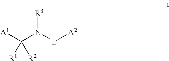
[R3]N([L][A2])C([A1])([R1])[R2]
